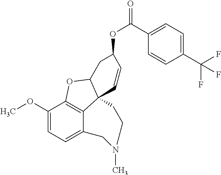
C1(OC)=CC=C2C3=C1OC1C3(C=CC(OC(=O)C3=CC=C(C(F)(F)F)C=C3)C1)CCN(C)C2
